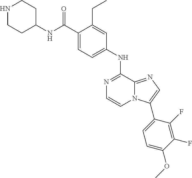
N1=C(NC2=CC=C(C(NC3CCNCC3)=O)C(CC)=C2)C2=NC=C(C3=CC=C(OC)C(F)=C3F)N2C=C1
